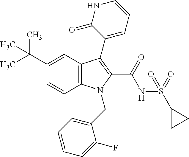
C1(C(C)(C)C)=CC2=C(C=C1)N(CC1=CC=CC=C1F)C(C(NS(C1CC1)(=O)=O)=O)=C2C1=CC=CNC1=O
